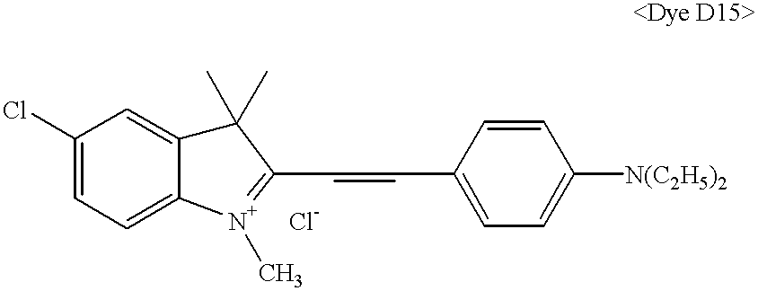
C1=CC(C=CC2=[N+](C)C3=CC=C(Cl)C=C3C2(C)C)=CC=C1[N(C2H5)2].[Cl-]
